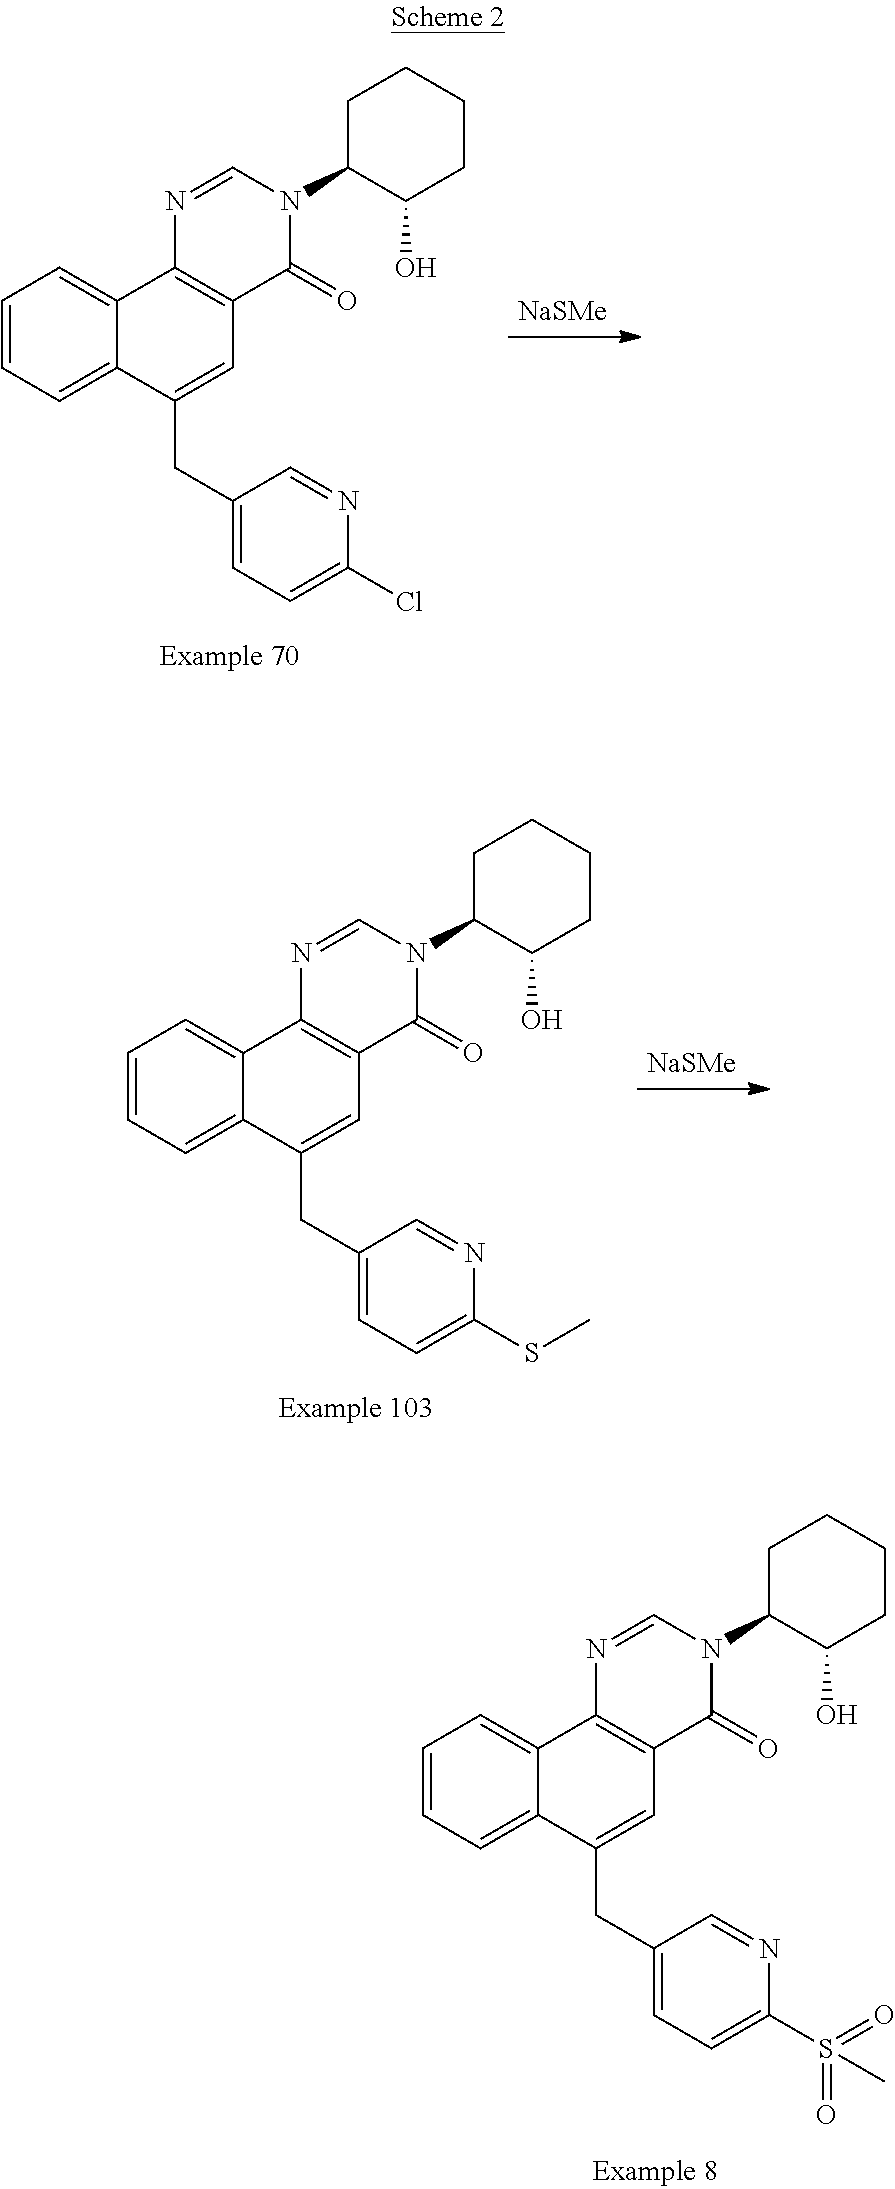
C1=CC=C2C(=C1)C1=C(C=C2CC2=CC=C(S(=O)(=O)C)N=C2)C(=O)N(C2C(O)CCCC2)C=N1.C1=CC=C2C(=C1)C1=C(C=C2CC2=CC=C(Cl)N=C2)C(=O)N(C2C(O)CCCC2)C=N1.[NaSMe].C1=CC=C2C(=C1)C1=C(C=C2CC2=CC=C(SC)N=C2)C(=O)N(C2C(O)CCCC2)C=N1.[NaSMe]
